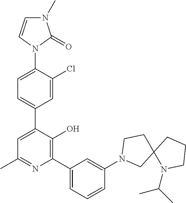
C1=C(C2=CC=C(N3C(=O)N(C)C=C3)C(Cl)=C2)C(O)=C(C2=CC=CC(N3CC4(CC3)N(C(C)C)CCC4)=C2)N=C1C
